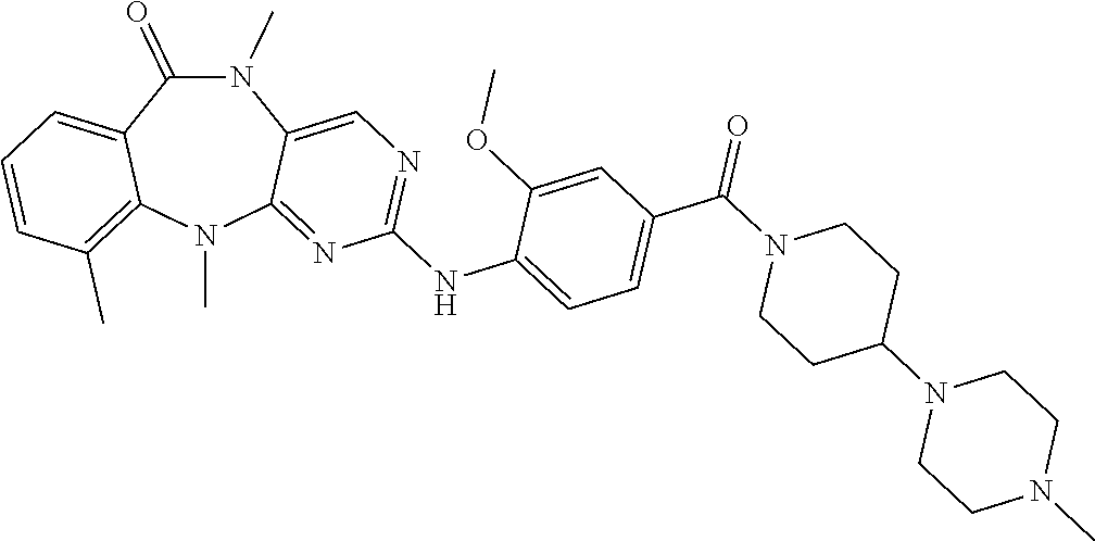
N1(C)C(=O)C2=CC=CC(C)=C2N(C)C2=NC(NC3=CC=C(C(N4CCC(N5CCN(C)CC5)CC4)=O)C=C3OC)=NC=C12
